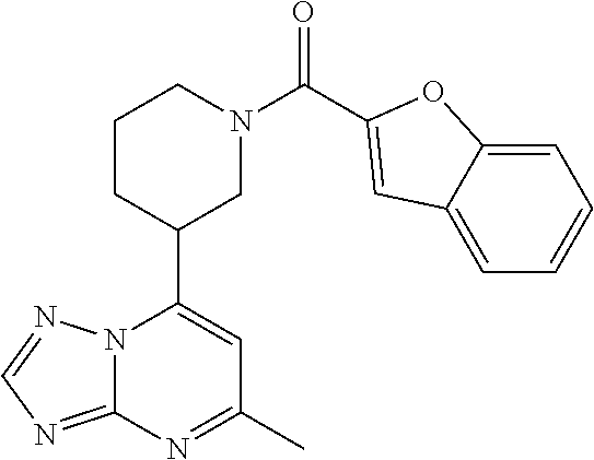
N12C(=NC=N1)N=C(C)C=C2C1CN(C(=O)C2=CC3=CC=CC=C3O2)CCC1
